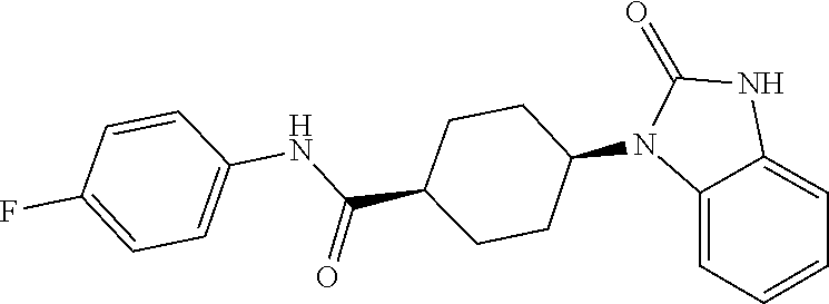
C1(=O)NC2=CC=CC=C2N1C1CCC(C(NC2=CC=C(F)C=C2)=O)CC1
